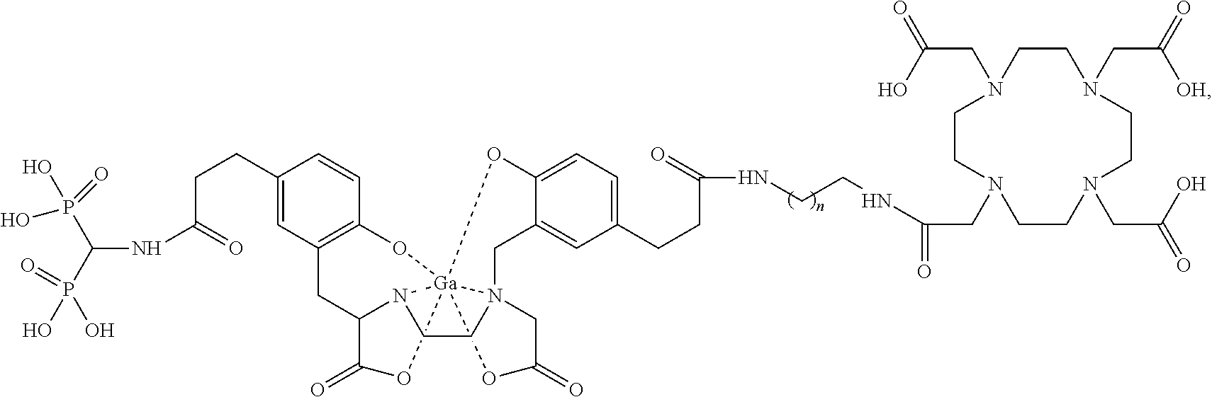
C1CN(CC(=O)NCCNC(CCC2=CC=C3C(=C2)CN24CC(=O)O[Ga]256(OC2=C(C=C(CCC(=O)NC(P(O)(=O)O)P(O)(=O)O)C=C2)CC(N5CC4)C(=O)O6)O3)=O)CCN(CC(O)=O)CCN(CC([OH])=O)CCN1CC(O)=O
